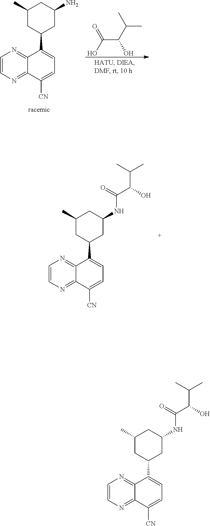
C1=CN=C2C(=N1)C(C1CC(N)CC(C)C1)=CC=C2[CN].C(C(C(C)C)O)(O)=O.C1=CN=C2C(=N1)C(C1CC(NC(C(O)C(C)C)=O)CC(C)C1)=CC=C2[CN].C1=CN=C2C(=N1)C(C1CC(NC(C(O)C(C)C)=O)CC(C)C1)=CC=C2[CN]
